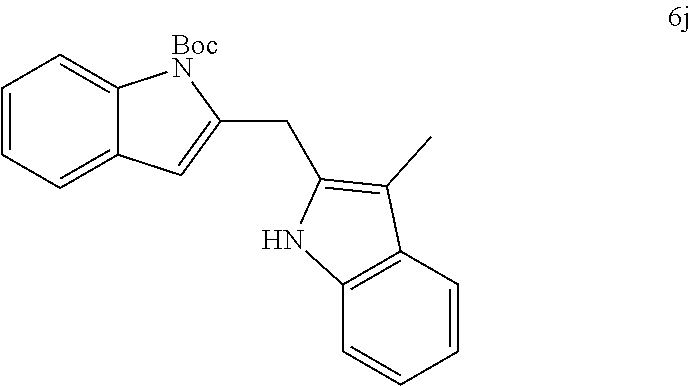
C1=CC=C2C(=C1)[BocN]C(CC1=C(C)C3=C(C=CC=C3)N1)=C2
